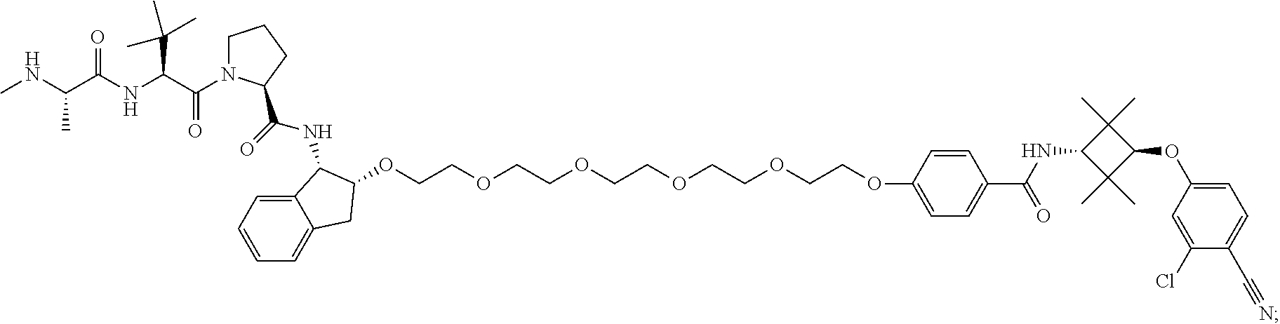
O(CCOCCOCCOCCOCCOC1=CC=C(C(=O)NC2C(C)(C)C(OC3=CC=C(C#N)C(Cl)=C3)C2(C)C)C=C1)C1CC2=CC=CC=C2C1NC(=O)C1N(C(C(NC(C(NC)C)=O)C(C)(C)C)=O)CCC1
